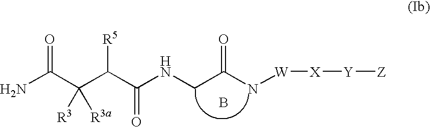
NC(C(C(C(NCC(N[W][X][Y][Z])=O)=O)[R5])([R3])[R3a])=O.B
